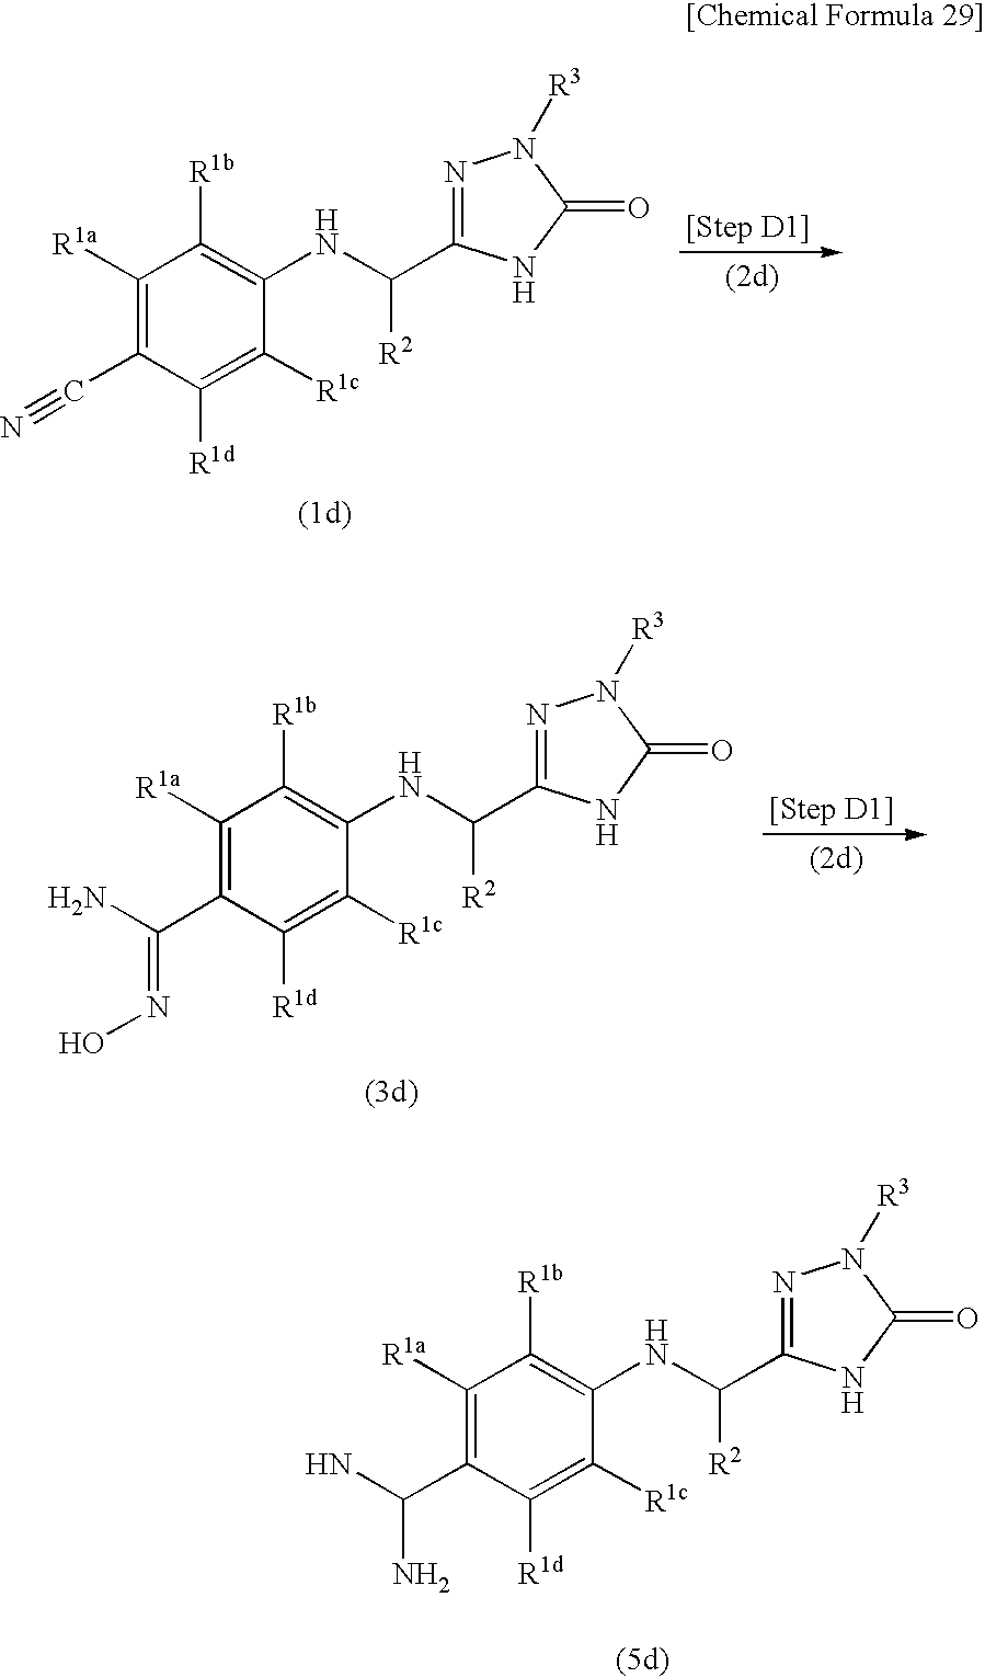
C1([R1a])=C(C#N)C([R1d])=C([R1c])C(NC([R2])C2=NN([R3])C(=O)N2)=C1[R1b].C1([R1a])=C(C(N)=NO)C([R1d])=C([R1c])C(NC([R2])C2=NN([R3])C(=O)N2)=C1[R1b].C1([R1a])=C(C(N)N)C([R1d])=C([R1c])C(NC([R2])C2=NN([R3])C(=O)N2)=C1[R1b]
